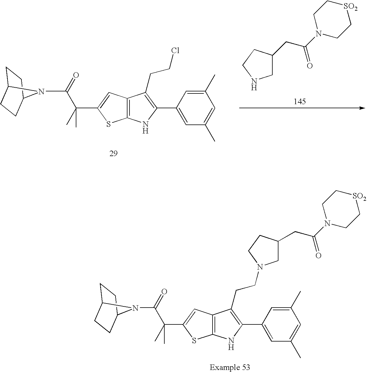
C(=O)(C(C1=CC2=C(S1)NC(C1=CC(C)=CC(C)=C1)=C2CCCl)(C)C)N1C2CCC1CC2.C1NCCC1CC(N1CC[SO2]CC1)=O.C(=O)(C(C1=CC2=C(S1)NC(C1=CC(C)=CC(C)=C1)=C2CCN1CC(CC(N2CC[SO2]CC2)=O)CC1)(C)C)N1C2CCC1CC2
